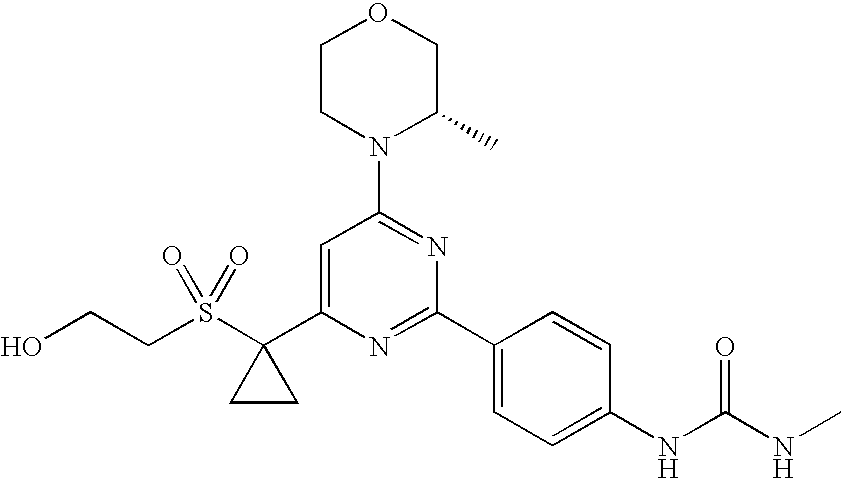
C(S(C1(C2=CC(N3C(C)COCC3)=NC(C3=CC=C(NC(NC)=O)C=C3)=N2)CC1)(=O)=O)CO
